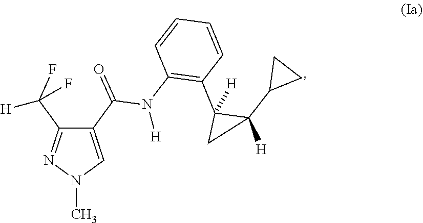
C1(C(=O)N(C2=C(C3([H])CC3(C3CC3)[H])C=CC=C2)[H])=CN(C)N=C1C(F)(F)[H]
